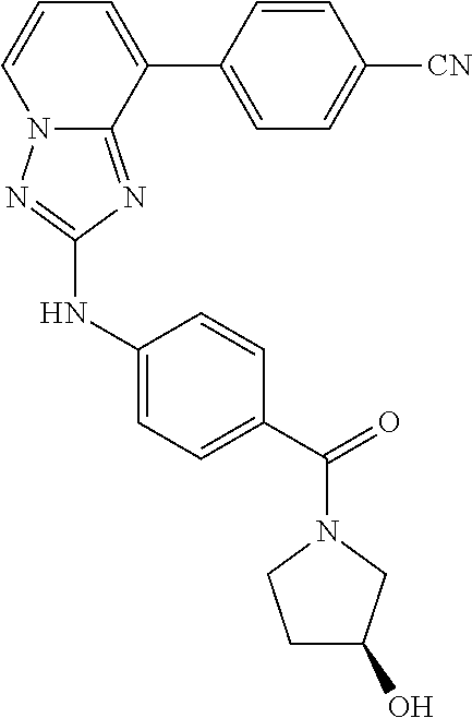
C1(NC2=NN3C(=N2)C(C2=CC=C([CN])C=C2)=CC=C3)=CC=C(C(=O)N2CCC(O)C2)C=C1
